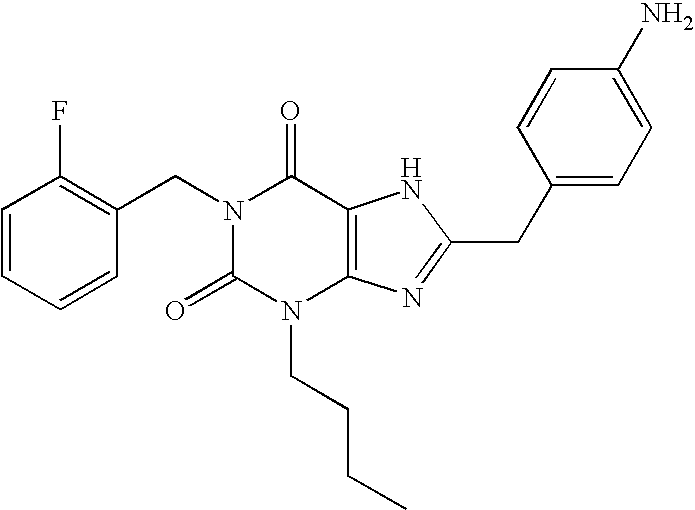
N1(CC2=C(F)C=CC=C2)C(=O)N(CCCC)C2=C(C1=O)NC(CC1=CC=C(N)C=C1)=N2
